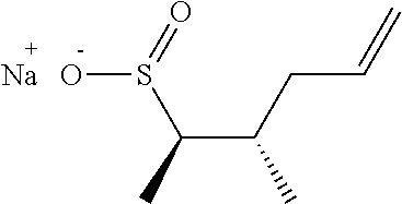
OS(C(C(C)CC=C)C)=O.[Na]
